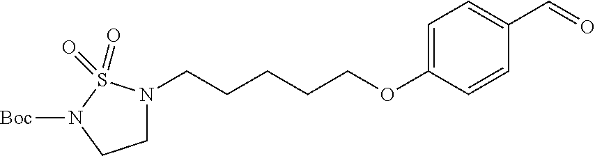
[Boc]N1CCN(CCCCCOC2=CC=C(C=O)C=C2)S1(=O)=O
